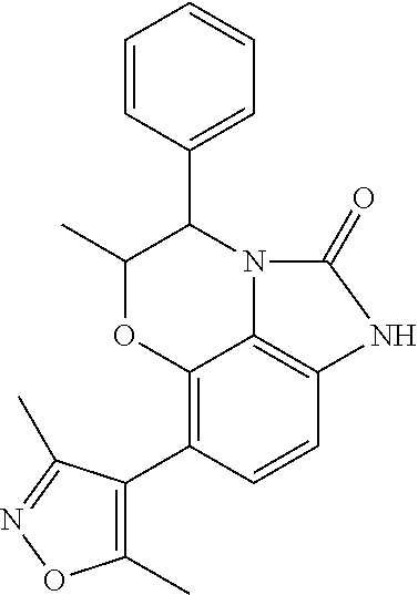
C12=C(C3=C(C)ON=C3C)C=CC3=C1N(C(C1=CC=CC=C1)C(C)O2)C(=O)N3
